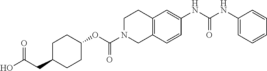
C1C(CC(O)=O)CCC(OC(N2CC3=C(CC2)C=C(NC(NC2=CC=CC=C2)=O)C=C3)=O)C1
